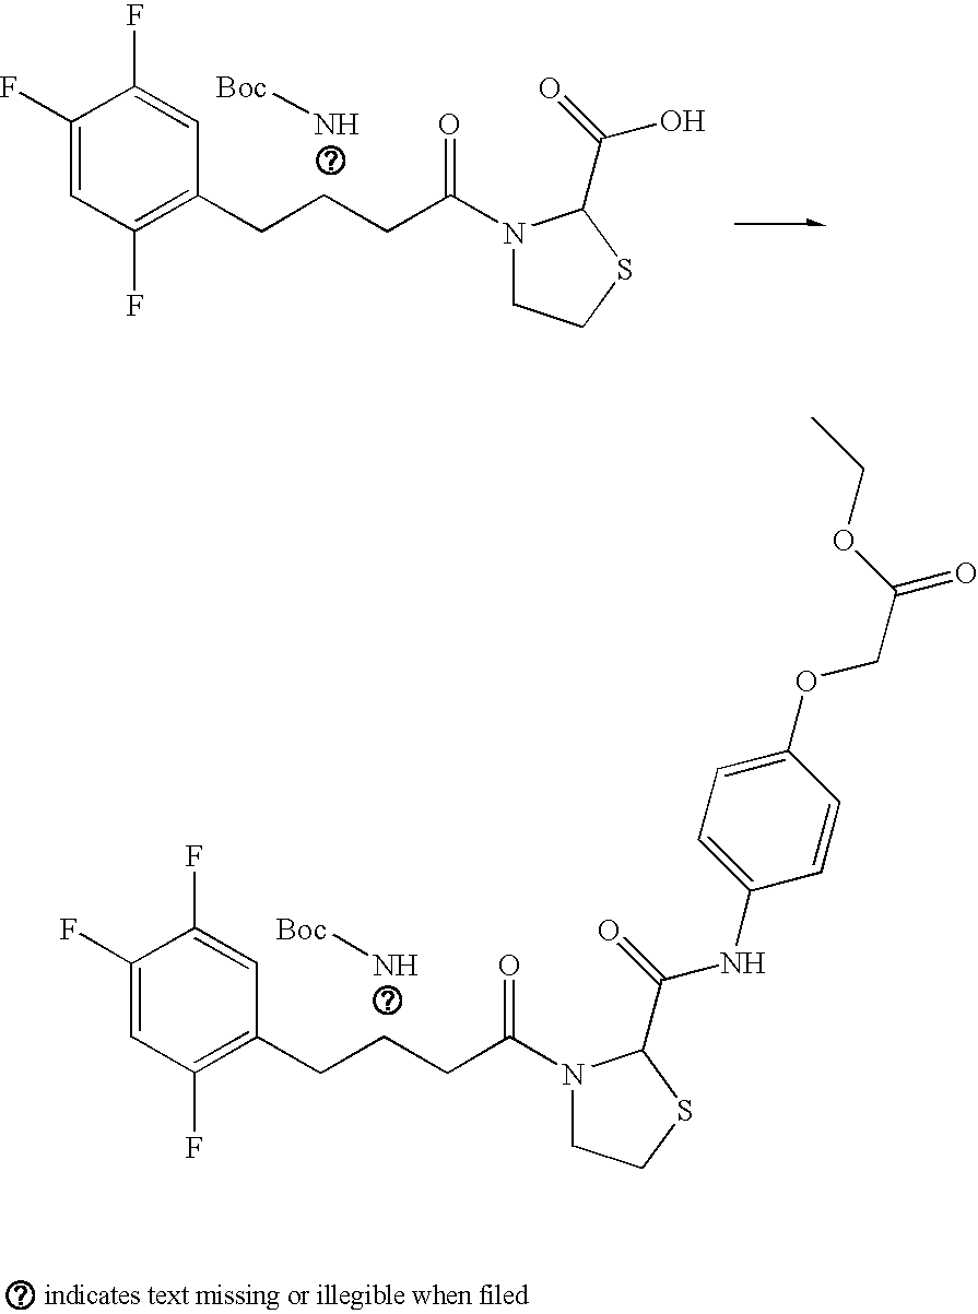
C1(F)=CC(F)=C(CCCC(N2CCSC2C(=O)O)=O)C=C1F.N[Boc].C1(F)=CC(F)=C(CCCC(N2CCSC2C(=O)NC2=CC=C(OCC(=O)OCC)C=C2)=O)C=C1F.N[Boc]
